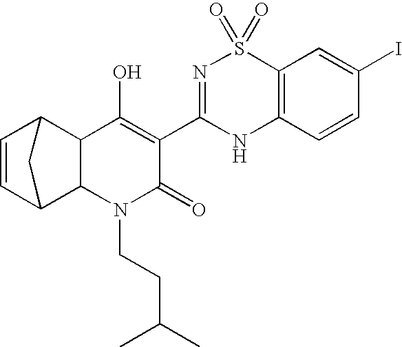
C1=CC2C3C(C1C2)C(O)=C(C1=NS(=O)(=O)C2=C(N1)C=CC(I)=C2)C(=O)N3CCC(C)C
